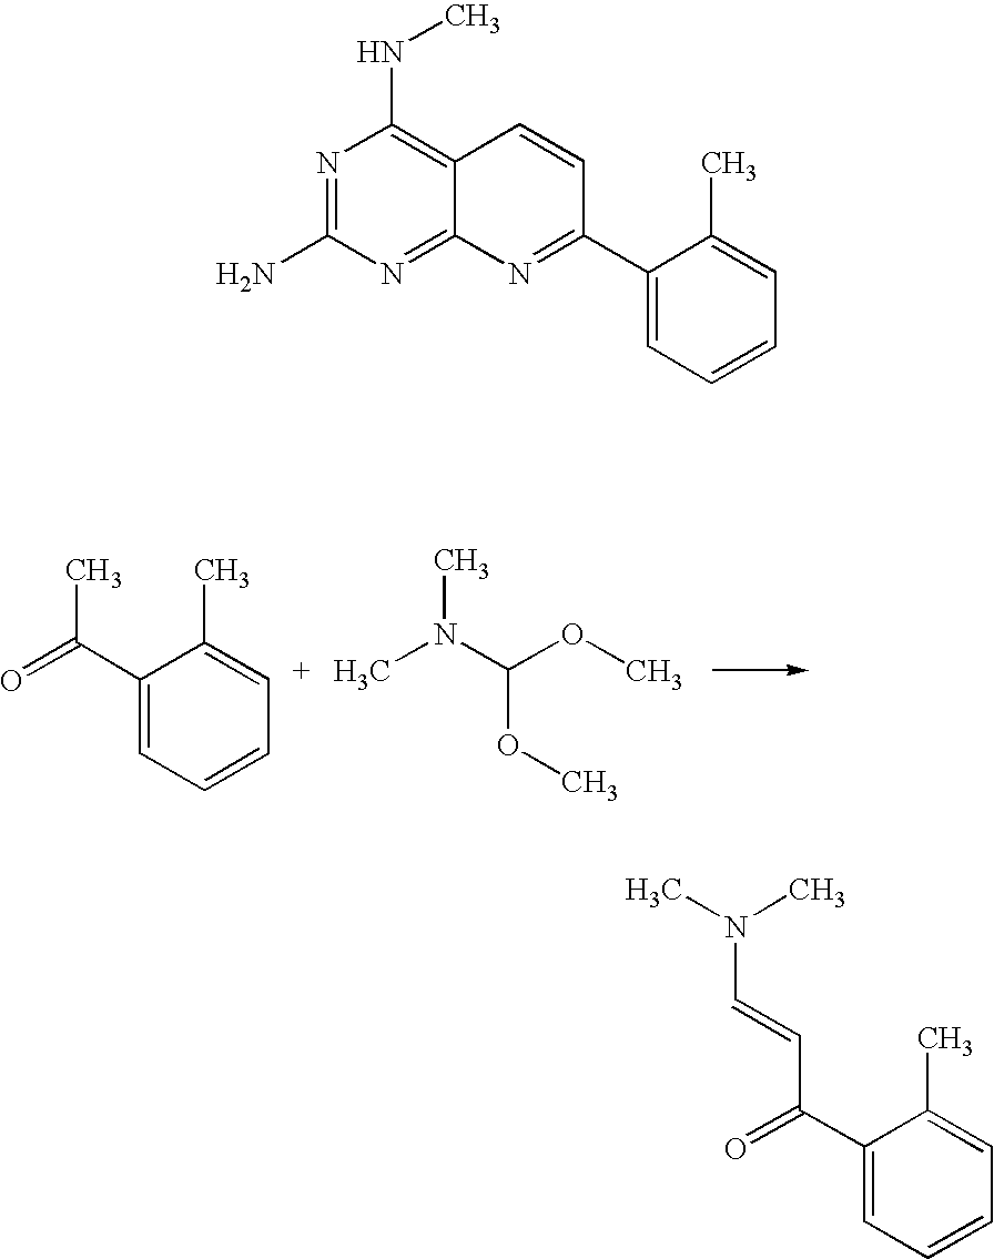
C1(C(=O)C)=CC=CC=C1C.CN(C(OC)OC)C.C12=C(NC)N=C(N)N=C1N=C(C1=CC=CC=C1C)C=C2.C(=CN(C)C)C(C1=CC=CC=C1C)=O
